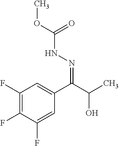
C1(F)=C(F)C(F)=CC(C(=NNC(=O)OC)C(O)C)=C1
